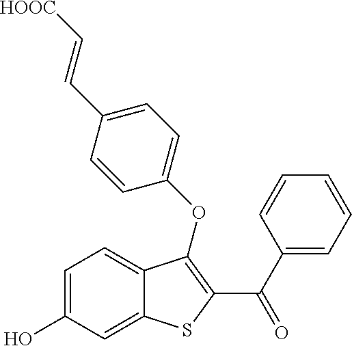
C1=C(O)C=C2C(=C1)C(OC1=CC=C(C=C[HOOC])C=C1)=C(C(C1=CC=CC=C1)=O)S2
